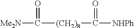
[Me2N]C([(CH2)8]C([NHPh])=O)=O
